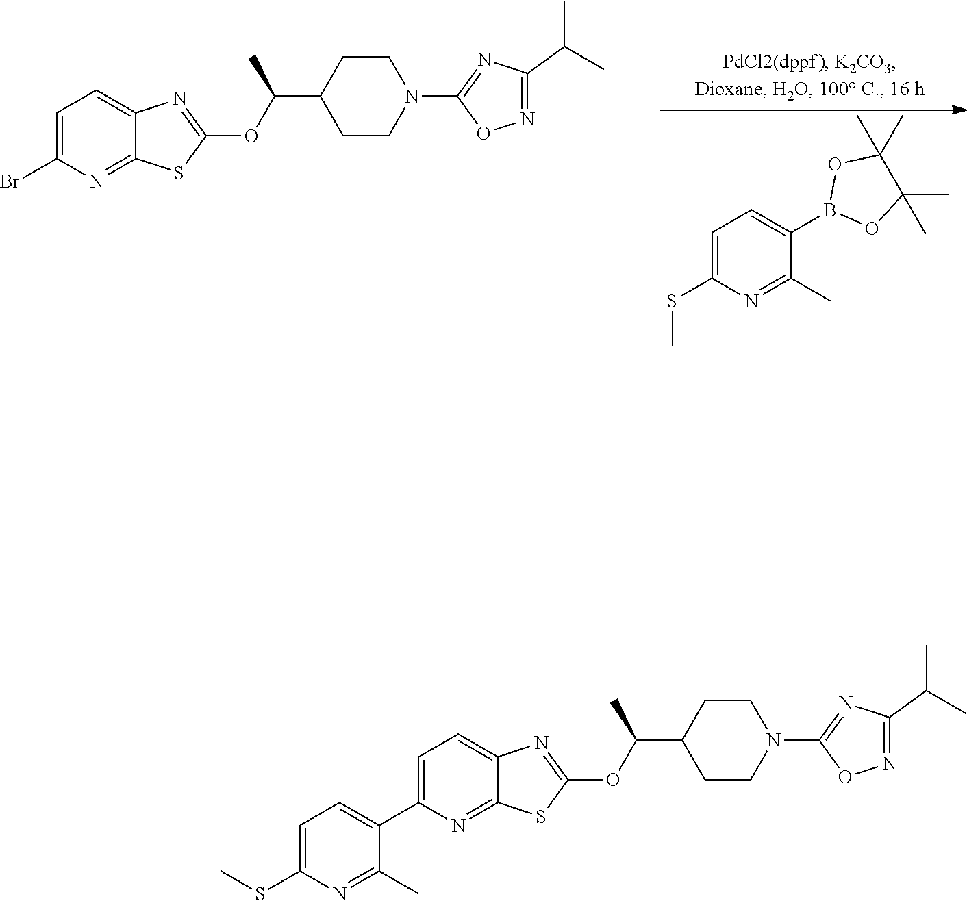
C1=C(SC)N=C(C)C(B2OC(C)(C)C(C)(C)O2)=C1.C1=C(Br)N=C2C(=C1)N=C(OC(C1CCN(C3=NC(C(C)C)=NO3)CC1)C)S2.C1=C(C2=CC=C(SC)N=C2C)N=C2C(=C1)N=C(OC(C1CCN(C3=NC(C(C)C)=NO3)CC1)C)S2
